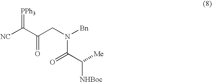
C(C(CN([Bn])C(C([NHBoc])[Me])=O)=O)([NC])=[PPh3]
